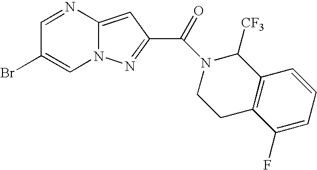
C1=NC2=CC(C(=O)N3C([CF3])C4=C(CC3)C(F)=CC=C4)=NN2C=C1Br
